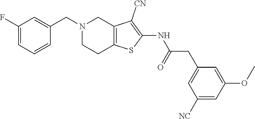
C1(F)=CC=CC(CN2CC3=C(CC2)SC(NC(CC2=CC([NC])=CC(OC)=C2)=O)=C3[CN])=C1
